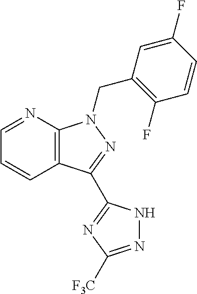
C12=C(N=CC=C1)N(CC1=C(F)C=CC(F)=C1)N=C2C1=NC([F3C])=NN1
